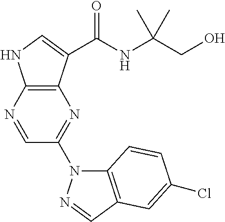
C12=C(C(C(NC(CO)(C)C)=O)=CN1)N=C(N1C3=C(C=N1)C=C(Cl)C=C3)C=N2
